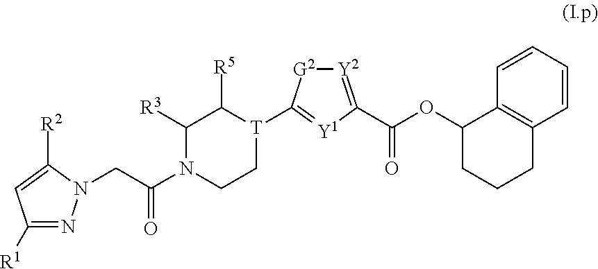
C1([R1])=NN(CC(N2CC[T](C3=[Y1]C(C(=O)OC4CCCC5=C4C=CC=C5)=[Y2][G2]3)C([R5])C2[R3])=O)C([R2])=C1
